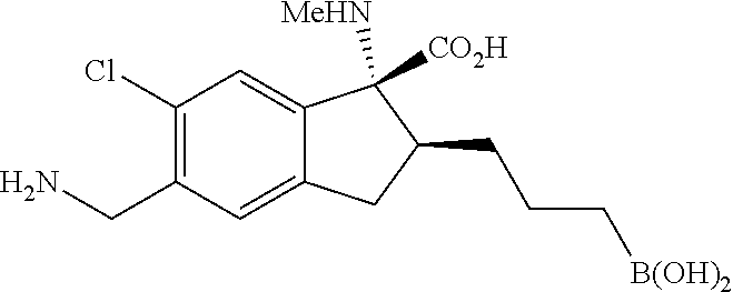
[B(OH)2]CCCC1C([CO2H])([MeHN])C2=CC(Cl)=C(CN)C=C2C1
